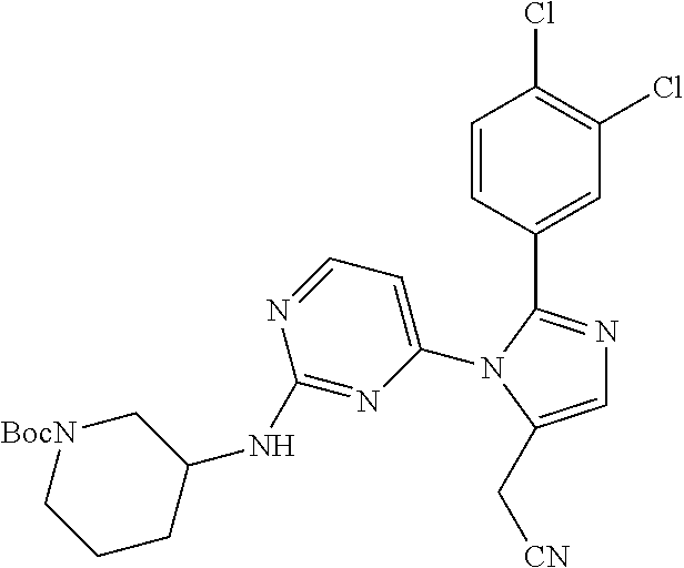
C1[BocN]CCCC1NC1=NC(N2C(C3=CC(Cl)=C(Cl)C=C3)=NC=C2C[CN])=CC=N1
